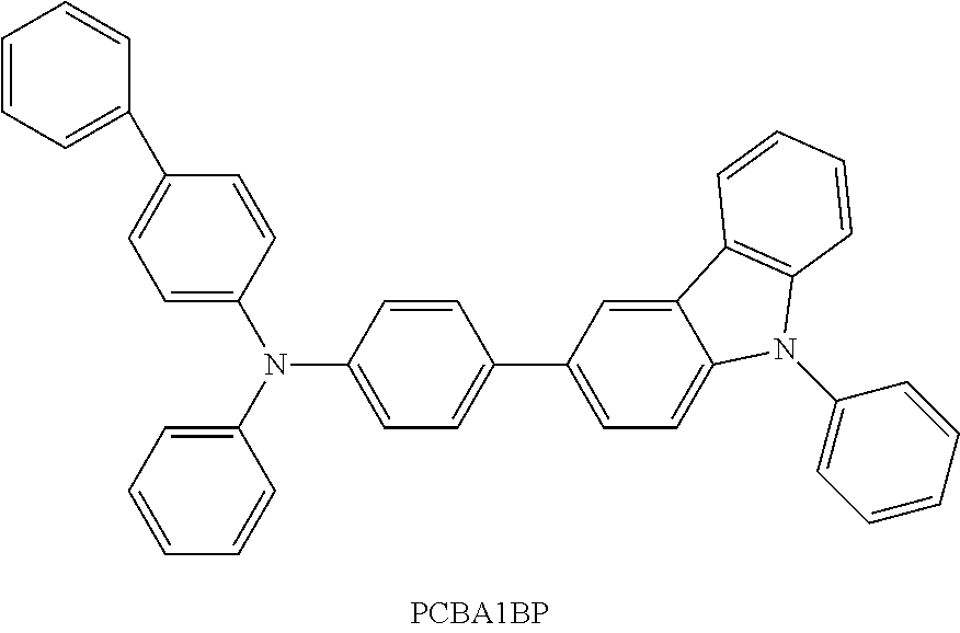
C1=CC=C(C2=CC=C(N(C3=CC=CC=C3)C3=CC=C(C4=CC=C5C(=C4)C4=C(N5C5=CC=CC=C5)C=CC=C4)C=C3)C=C2)C=C1
